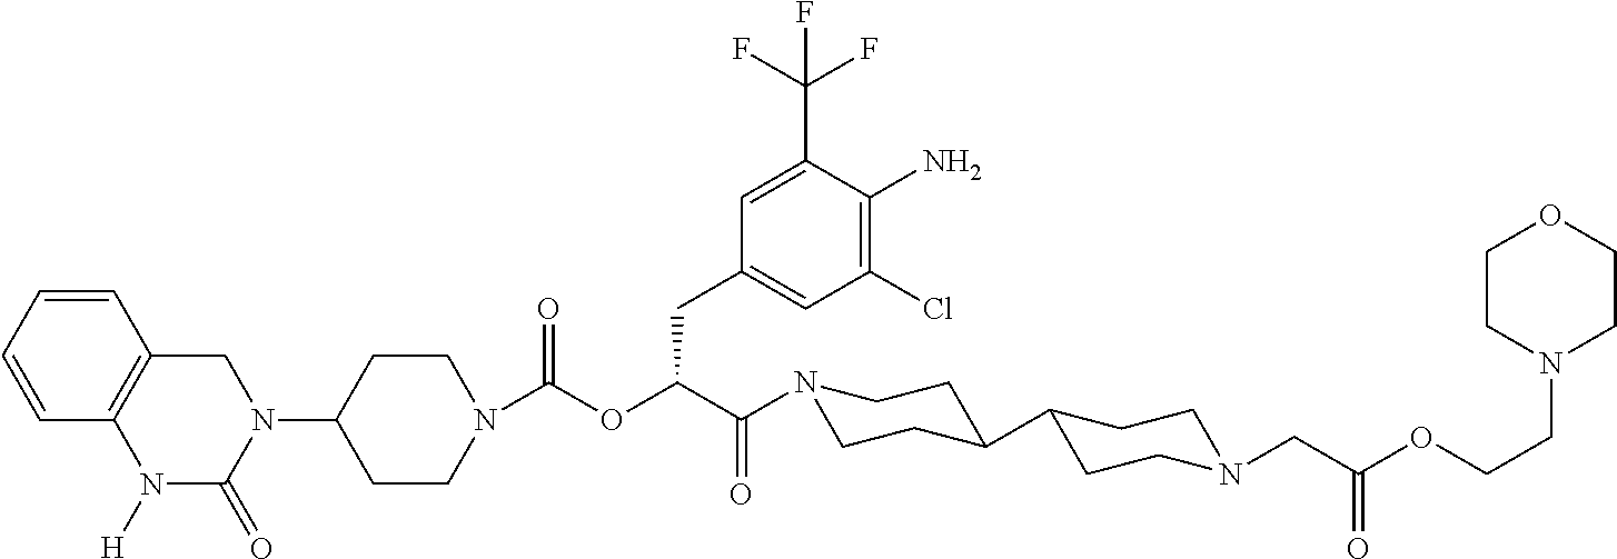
C1(N2C(=O)N([H])C3=C(C=CC=C3)C2)CCN(C(OC(C(=O)N2CCC(C3CCN(CC(OCCN4CCOCC4)=O)CC3)CC2)CC2=CC(Cl)=C(N)C(C(F)(F)F)=C2)=O)CC1
